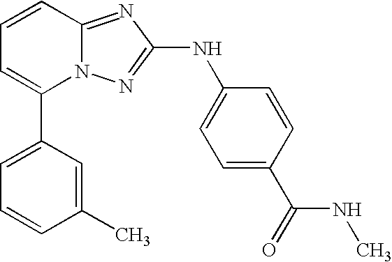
C1(C2=CC=CC3=NC(NC4=CC=C(C(=O)NC)C=C4)=NN23)=CC=CC(C)=C1
